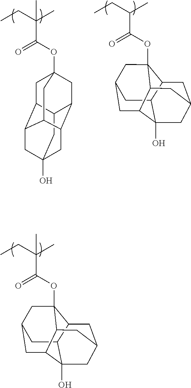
C12C3C4(O)C5CC(CC1(OC(C(CC)(C)C)=O)C5CC(C2)C4)C3.C12CC3(O)CC4C1CC1(OC(C(CC)(C)C)=O)CC2C(C4C1)C3.C12C3C4(O)C5CC(CC1(OC(C(CC)C)=O)C5CC(C2)C4)C3
